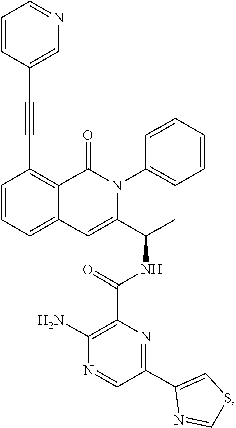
C1=CC=C2C(=C1C#CC1=CN=CC=C1)C(=O)N(C1=CC=CC=C1)C(C(C)NC(C1=C(N)N=CC(C3=CSC=N3)=N1)=O)=C2
